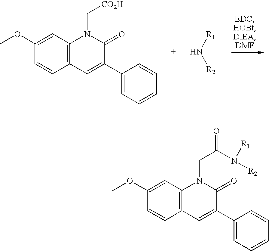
C12=C(C=C(OC)C=C1)N(C[CO2H])C(=O)C(C1=CC=CC=C1)=C2.[R1]N[R2].C12=C(C=C(OC)C=C1)N(CC(=O)N([R2])[R1])C(=O)C(C1=CC=CC=C1)=C2
